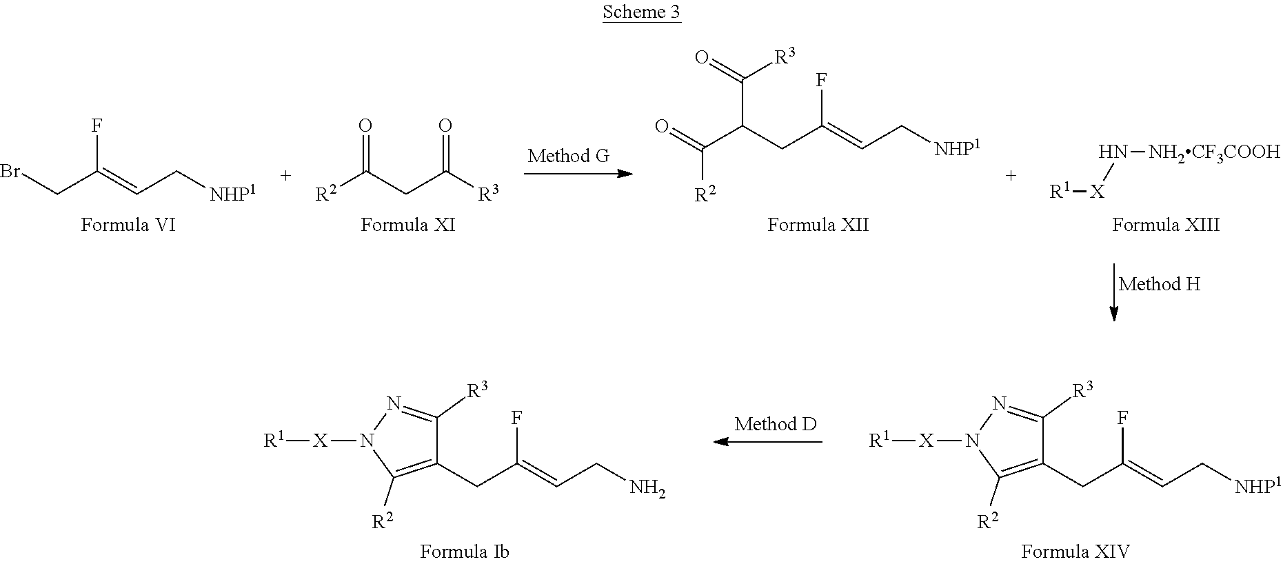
C1(CC(=CC[NHP1])F)=C([R2])N([X][R1])N=C1[R3].C1(CC(=CCN)F)=C([R2])N([X][R1])N=C1[R3].O=C(CC([R3])=O)[R2].FC(=CC[NHP1])CBr.C(C(CC(=CC[NHP1])F)C(=O)[R2])(=O)[R3].[R1][X]N[NH2CF3COOH]
